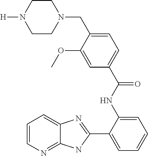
C1(NC(C2=CC=C(CN3CCN([H])CC3)C(OC)=C2)=O)=CC=CC=C1C1=NC2=CC=CN=C2N1
